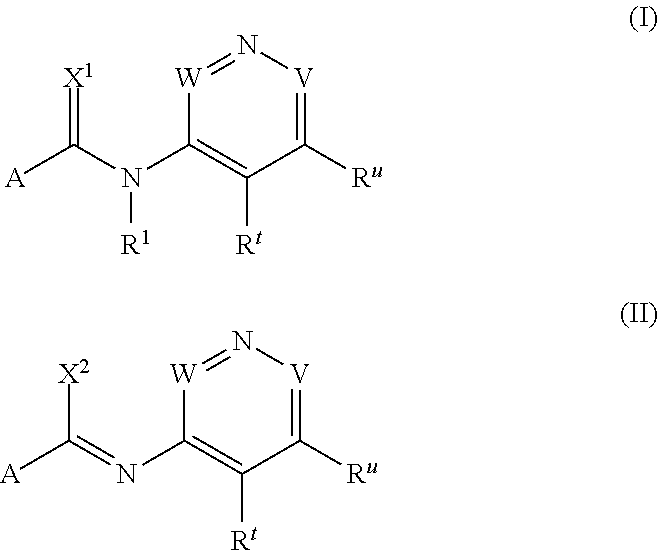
[W]1=N[V]=C([Ru])C([Rt])=C1N(C([A])=[X1])[R1].[W]1=N[V]=C([Ru])C([Rt])=C1N=C([A])[X2]
